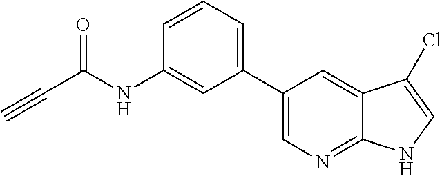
C(C(NC1=CC(C2=CN=C3C(=C2)C(Cl)=CN3)=CC=C1)=O)#C
